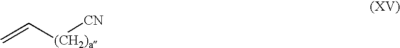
C=C[(CH2)a][CN]
